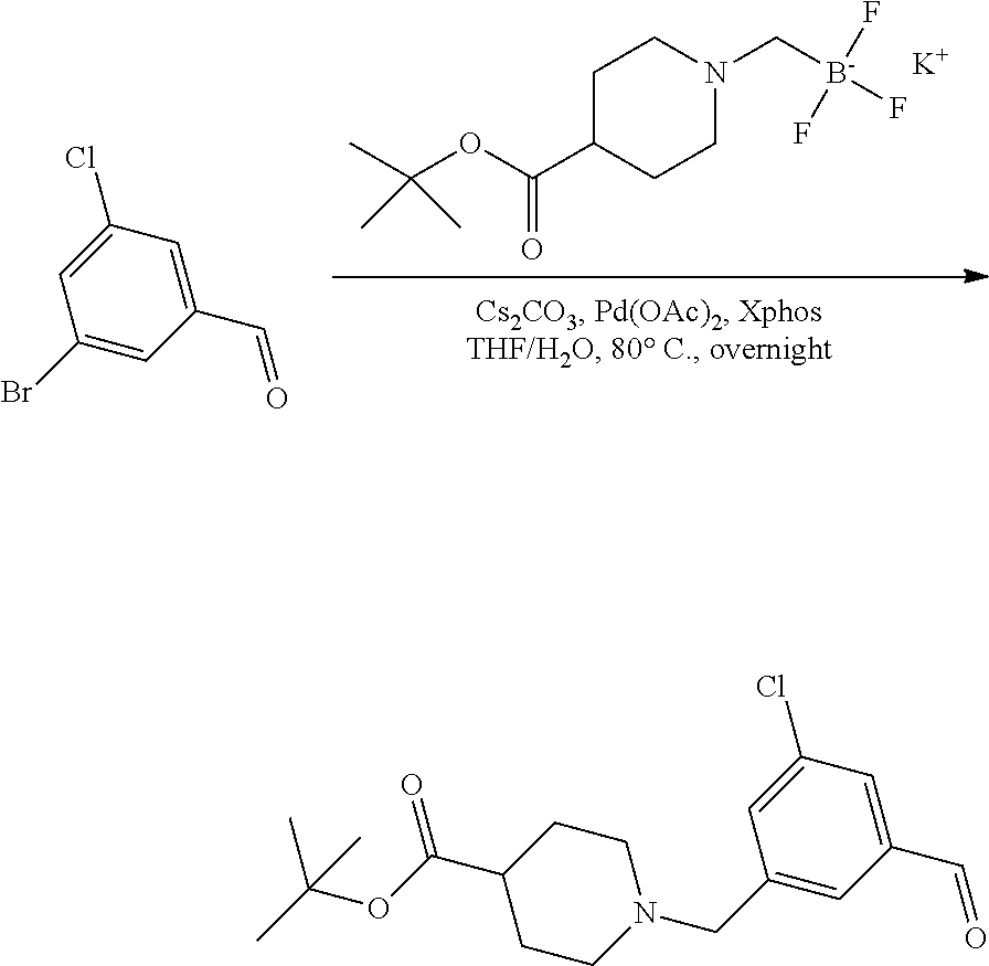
[K].C([B-](F)(F)F)N1CCC(C(OC(C)(C)C)=O)CC1.C1(Br)=CC(C=O)=CC(Cl)=C1.C1(CN2CCC(C(OC(C)(C)C)=O)CC2)=CC(C=O)=CC(Cl)=C1
